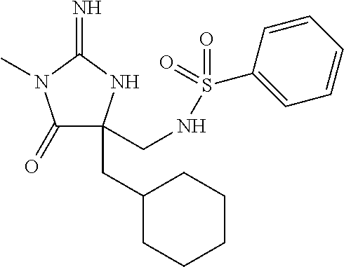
C1(=O)C(CNS(=O)(=O)C2=CC=CC=C2)(CC2CCCCC2)NC(=N)N1C
